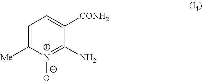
C1=C([Me])[N+]([O-])=C(N)C([CONH2])=C1
